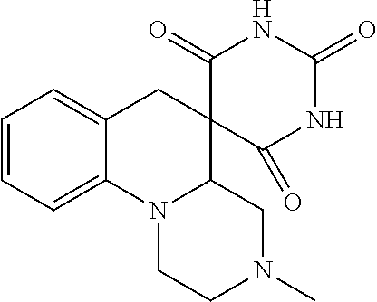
C1=CC=C2C(=C1)CC1(C3N2CCN(C)C3)C(=O)NC(=O)NC1=O
